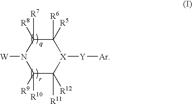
C1([R9])([R10])C([R12])([R11])[X]([Y][Ar])C([R5])([R6])C([R8])([R7])N1[W]
